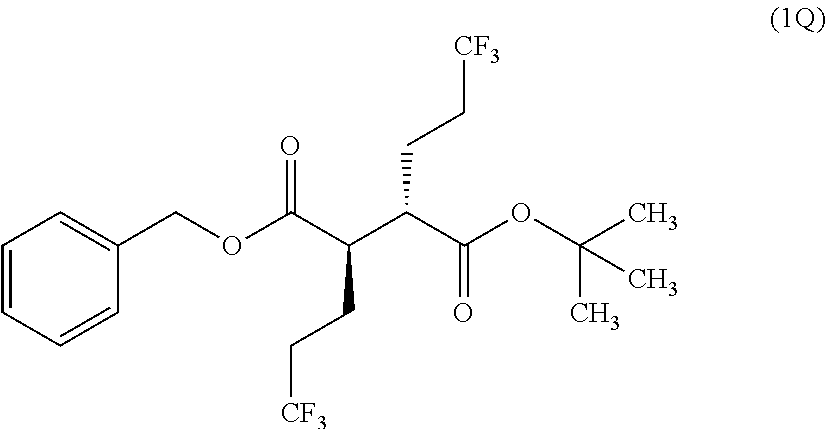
O(C(C(C(C(OC(C)(C)C)=O)CC[CF3])CC[CF3])=O)CC1=CC=CC=C1
